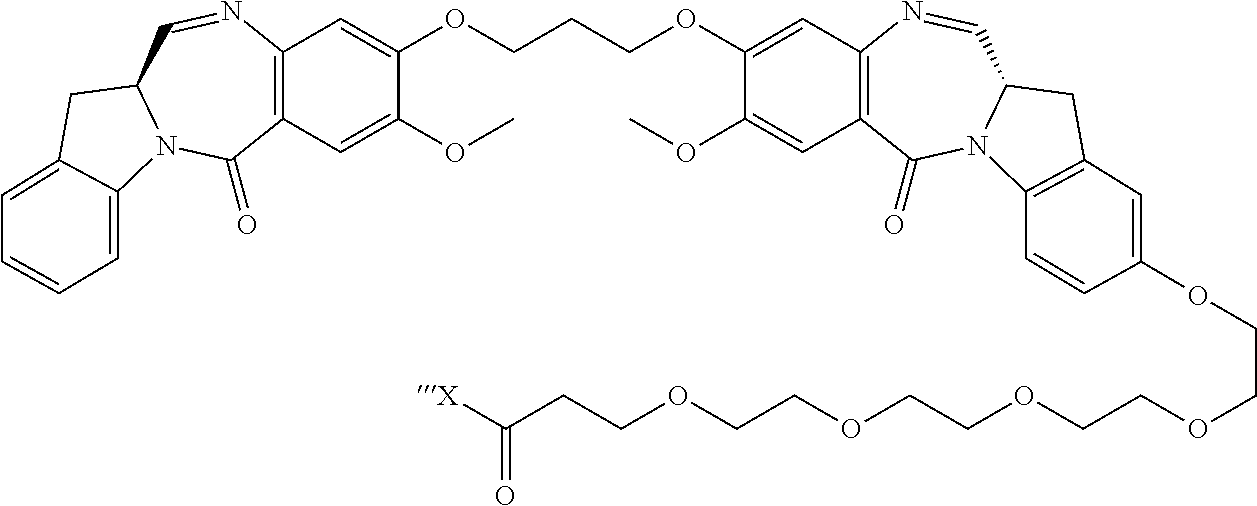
C12=C(C=C(OC)C(OCCCOC3=CC4=C(C=C3OC)C(=O)N3C(C=N4)CC4=C3C=CC(OCCOCCOCCOCCOCCC([X])=O)=C4)=C1)C(=O)N1C(C=N2)CC2=CC=CC=C12
